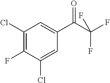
C1(Cl)=C(F)C(Cl)=CC(C(C(F)(F)F)=O)=C1
